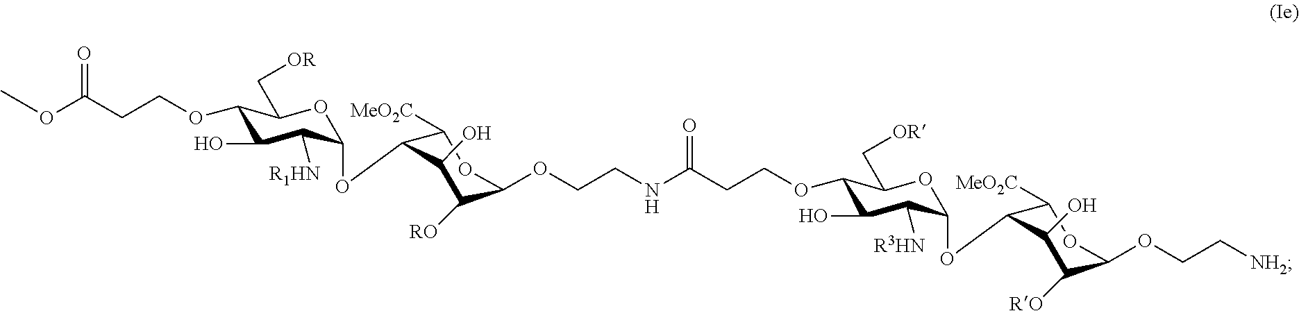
O1C(OC2C([MeO2C])OC(OCCNC(CCOC3C(O)C([R3HN])C(OC4C([MeO2C])OC(OCC[NH2])C([RO])C4O)OC3C[OR])=O)C([RO])C2O)C([R1HN])C(O)C(OCCC(OC)=O)C1C[OR]
